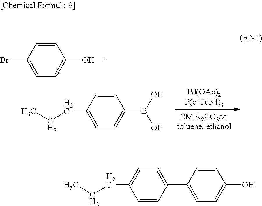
C1=CC(Br)=CC=C1O.C1=CC(CCC)=CC=C1B(O)O.C1=C(C2=CC=C(O)C=C2)C=CC(CCC)=C1
